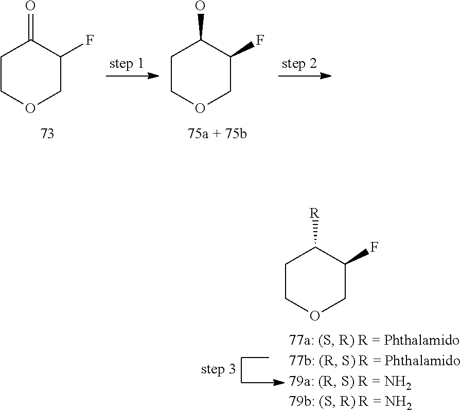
C1COCC(F)C1[R].C1COCC(F)C1=O.C1COCC(F)C1O
